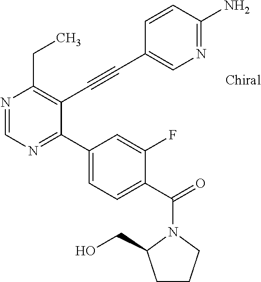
N1=CN=C(C2=CC=C(C(=O)N3CCCC3CO)C(F)=C2)C(C#CC2=CN=C(N)C=C2)=C1CC
